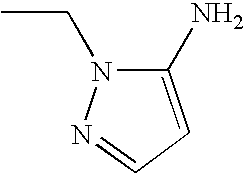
N1(CC)N=CC=C1N
